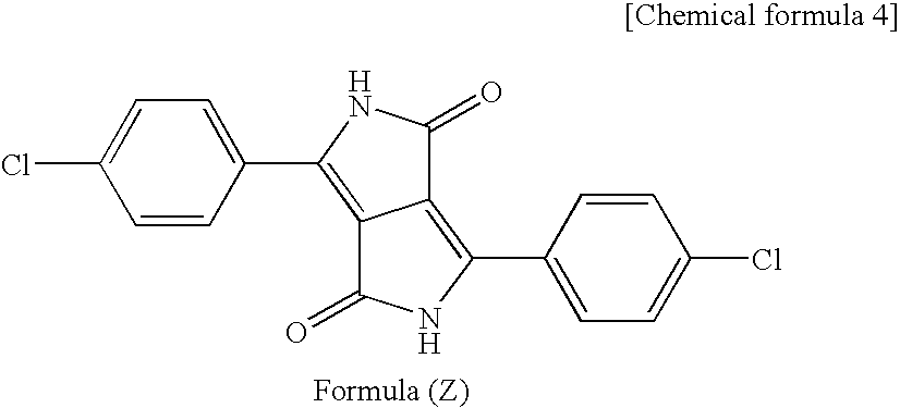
C1=CC(C2=C3C(=C(C4=CC=C(Cl)C=C4)NC3=O)C(=O)N2)=CC=C1Cl
